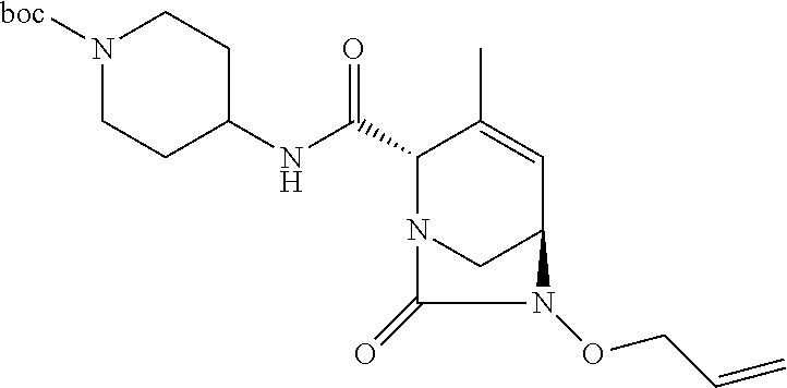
N(C(C1N2CC(C=C1C)N(OCC=C)C2=O)=O)C1CCN([boc])CC1
